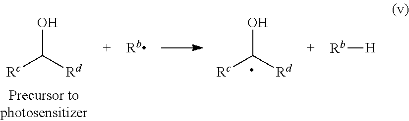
OC([Rc])[Rd].OC([Rc])[Rd].[Rb][H]
